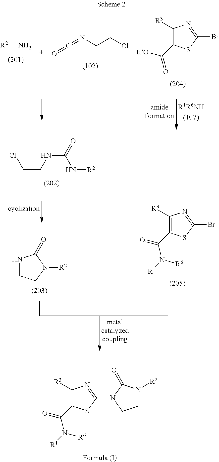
[R2]N.N(CCCl)=C=O.C1([R3])=C(C([RO])=O)SC(Br)=N1.C1([R3])=C(C(=O)N([R1])[R6])SC(N2CCN([R2])C2=O)=N1.C1([R3])=C(C(=O)N([R1])[R6])SC(Br)=N1.N1CCN([R2])C1=O.ClCCNC(=O)N[R2]
